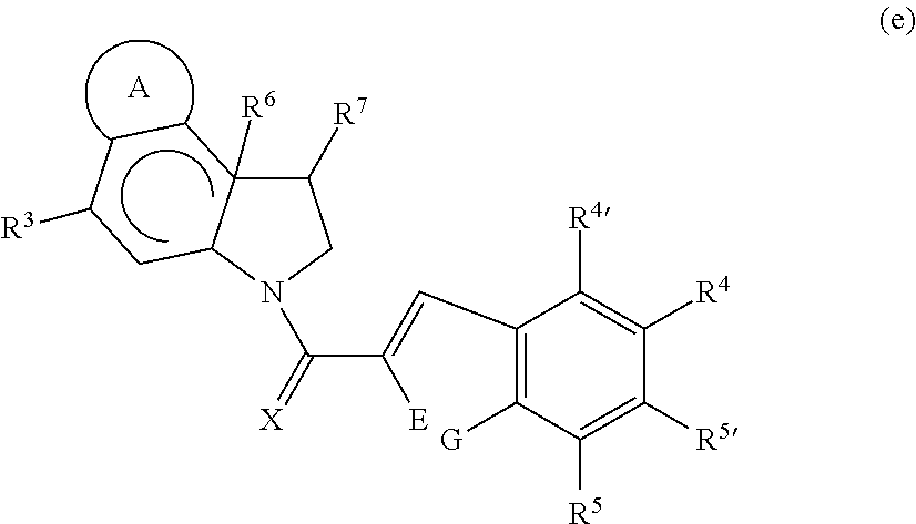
C1([R5])=C([R5])C([R4])=C([R4])C(C=C(C(=[X])N2C3C([R6])(C([R7])C2)CCC([R3])C3)[E])=C1[G].[A]
